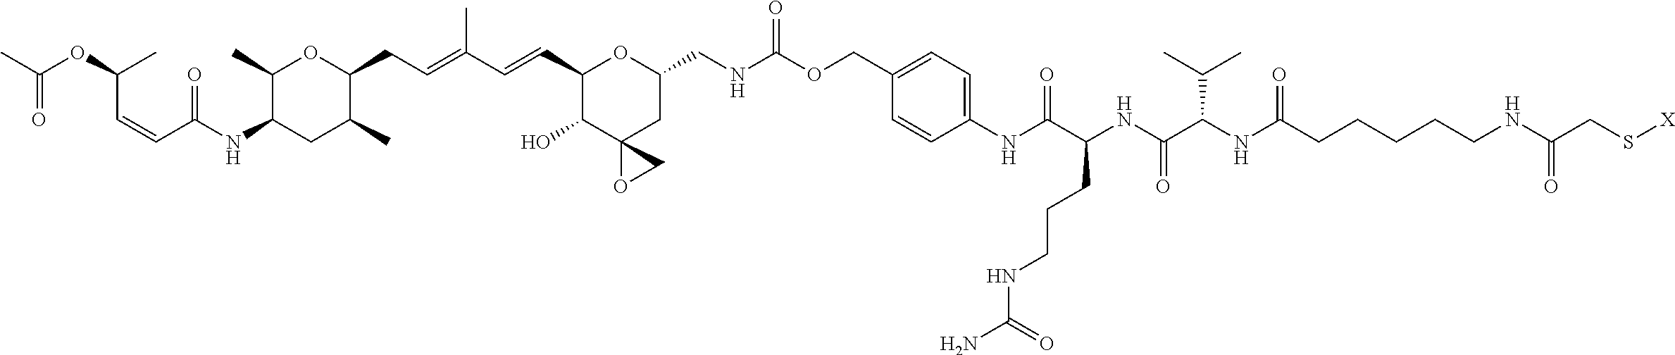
C1(C)C(NC(C=CC(OC(C)=O)C)=O)CC(C)C(CC=C(C=CC2C(O)C3(CC(CNC(OCC4=CC=C(NC(C(NC(C(NC(CCCCCNC(CS[X])=O)=O)C(C)C)=O)CCCNC(=O)N)=O)C=C4)=O)O2)OC3)C)O1
